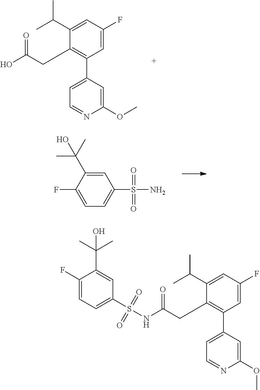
C1(CC(O)=O)=C(C2=CC=NC(OC)=C2)C=C(F)C=C1C(C)C.O=S(C1=CC=C(F)C(C(C)(O)C)=C1)(=O)N.C1=C(F)C(C(C)(O)C)=CC(S(=O)(=O)NC(CC2=C(C3=CC=NC(OC)=C3)C=C(F)C=C2C(C)C)=O)=C1
